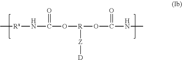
C(O[R](OC(NC)=O)[Z][D])(N[Rx]C)=O
